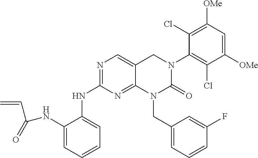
C1(NC(C=C)=O)=CC=CC=C1NC1=NC=C2C(=N1)N(CC1=CC=CC(F)=C1)C(=O)N(C1=C(Cl)C([OMe])=CC([OMe])=C1Cl)C2
